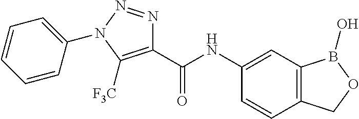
C1(C(NC2=CC3=C(C=C2)COB3O)=O)=C([F3C])N(C2=CC=CC=C2)N=N1
